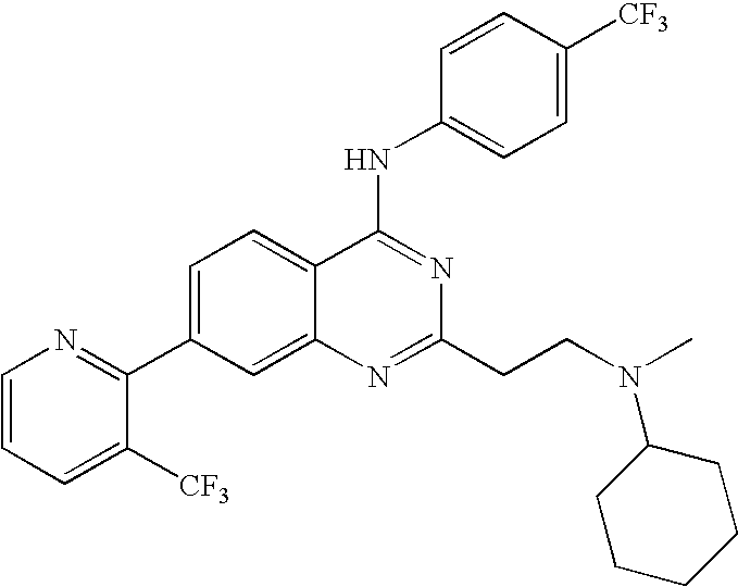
C1=CC=C([CF3])C(C2=CC=C3C(=C2)N=C(CCN(C2CCCCC2)C)N=C3NC2=CC=C([CF3])C=C2)=N1
